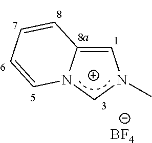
C1=C2N(CN1C)C=CC=C2.[BF4]
